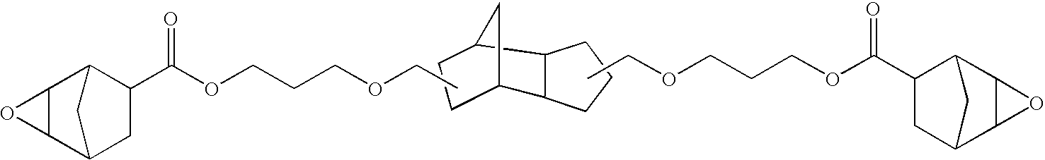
C12C(O1)C1C(C(OCCCOCC)=O)CC2C1.O(CCCOC(C1CC2C3C(C1C2)O3)=O)CC.C12C3CCC(C1CCC2)C3
